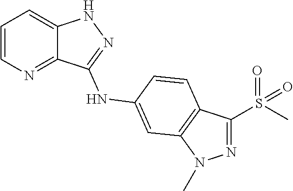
C1=CN=C2C(=C1)NN=C2NC1=CC2=C(C(S(C)(=O)=O)=NN2C)C=C1
